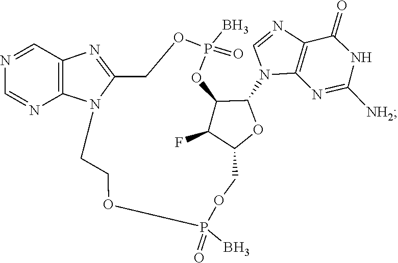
C1=NC2=C(N1C1C3C(F)C(COP(B)(=O)OCCN4C(=NC5=C4N=CN=C5)COP(B)(=O)O3)O1)N=C([NH2])NC2=O
